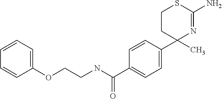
C1=CC(C2(C)N=C(N)SCC2)=CC=C1C(NCCOC1=CC=CC=C1)=O
